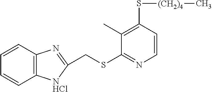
C12=C(C=CC=C1)N=C(CSC1=NC=CC(S[(CH2)4]C)=C1C)[NHCl]2
